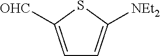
C1=C([OHC])SC([NEt2])=C1
